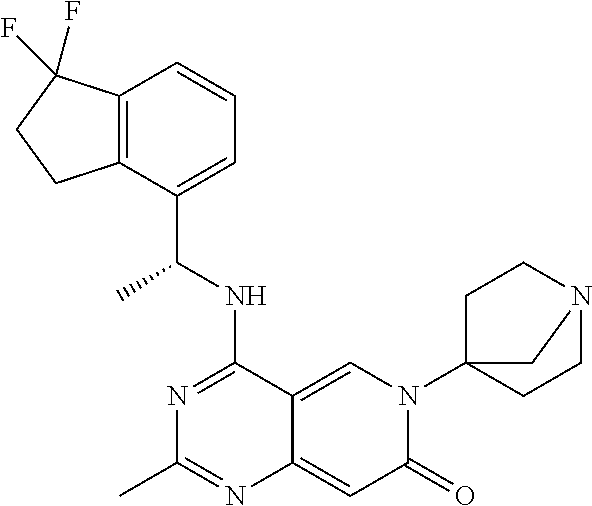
C12=C(C(C(NC3=NC(C)=NC4=CC(=O)N(C56CCN(CC5)C6)C=C34)C)=CC=C1)CCC2(F)F
